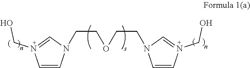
C1=CN(CO)=CN1CCOCCN1C=CN(CO)=C1
